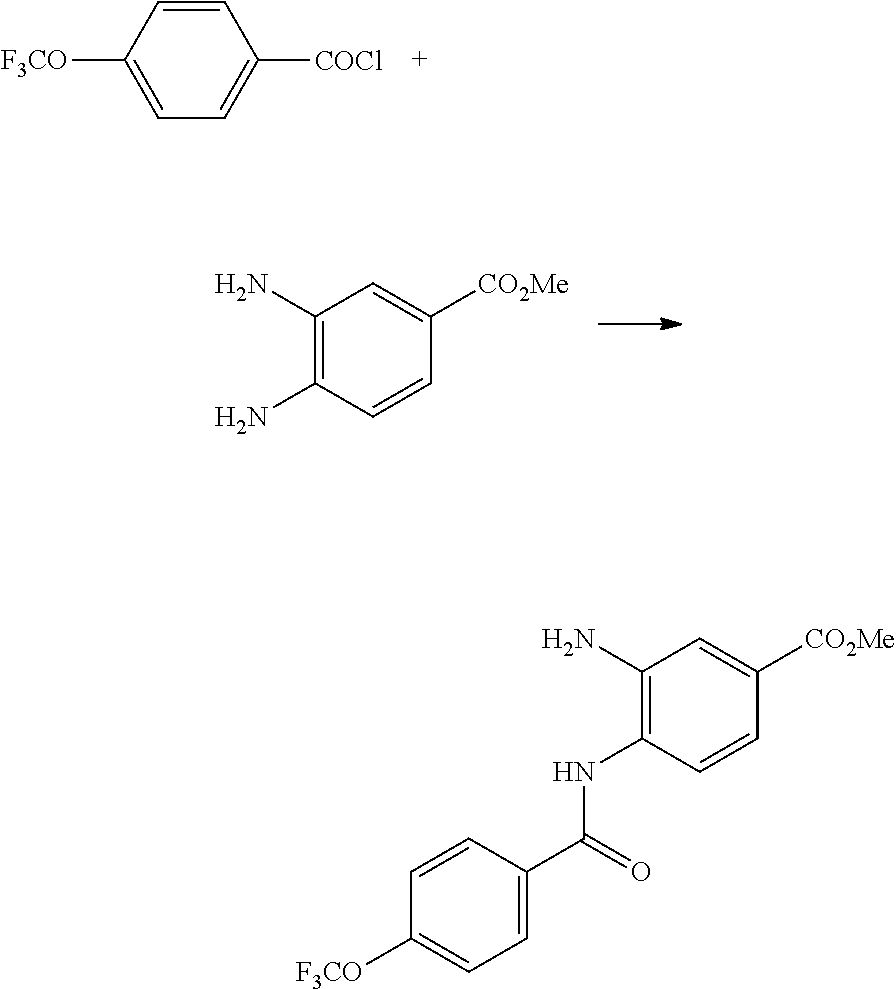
C1=C([F3CO])C=CC([COCl])=C1.C1(N)=C(N)C=CC([CO2Me])=C1.C1(N)=C(NC(C2=CC=C([F3CO])C=C2)=O)C=CC([CO2Me])=C1
